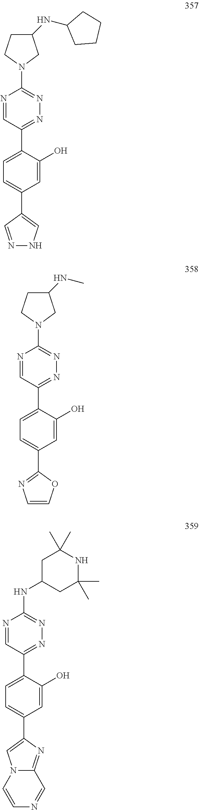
N1=C(C2=CC=C(C3=CNN=C3)C=C2O)C=NC(N2CC(NC3CCCC3)CC2)=N1.N1=C(C2=CC=C(C3=NC=CO3)C=C2O)C=NC(N2CC(NC)CC2)=N1.N1=C(C2=CC=C(C3=CN4C(=N3)C=NC=C4)C=C2O)C=NC(NC2CC(C)(C)NC(C)(C)C2)=N1
